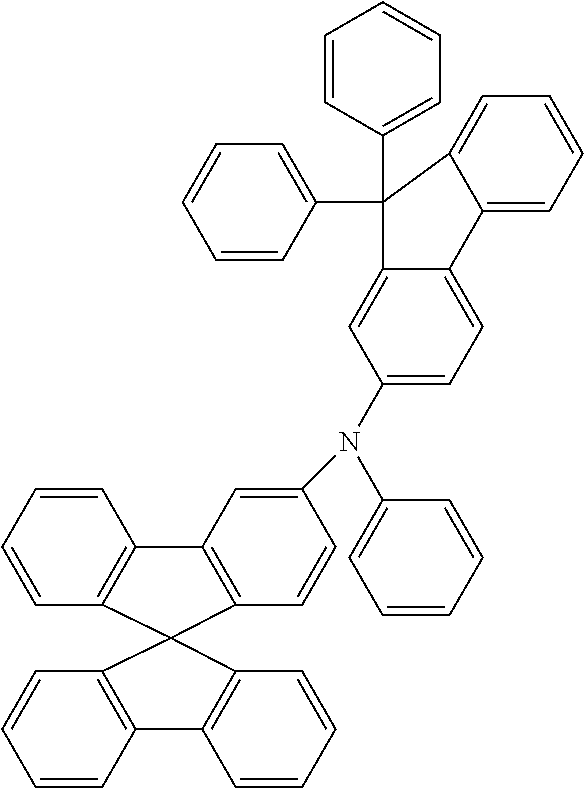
C1=CC2=C(C=C1)C1(C3=C2C=CC=C3)C2=C(C=CC=C2)C2=C1C=CC(N(C1=CC=CC=C1)C1=CC=C3C(=C1)C(C1=CC=CC=C1)(C1=CC=CC=C1)C1=CC=CC=C31)=C2
